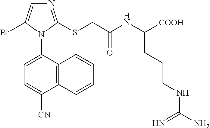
C12=C(C(N3C(Br)=CN=C3SCC(NC([COOH])CCCNC(N)=N)=O)=CC=C1[CN])C=CC=C2
